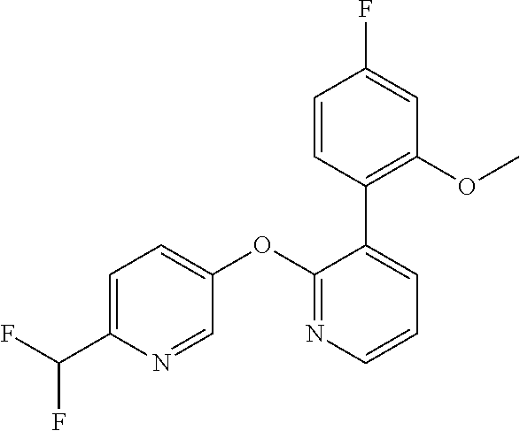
C1=C(C(F)F)N=CC(OC2=NC=CC=C2C2=C(OC)C=C(F)C=C2)=C1
